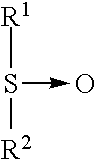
S(->O)([R2])[R1]
